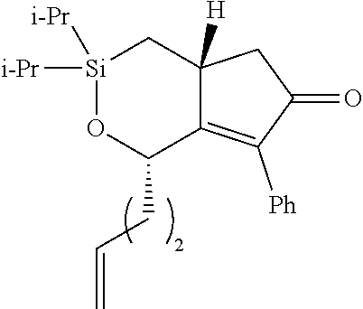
[Si]1([i-Pr])([i-Pr])OC(CC=C)C2=C([Ph])C(=O)CC2([H])C1
